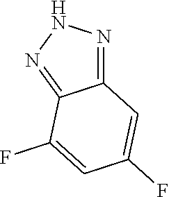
C12=NNN=C1C(F)=CC(F)=C2
